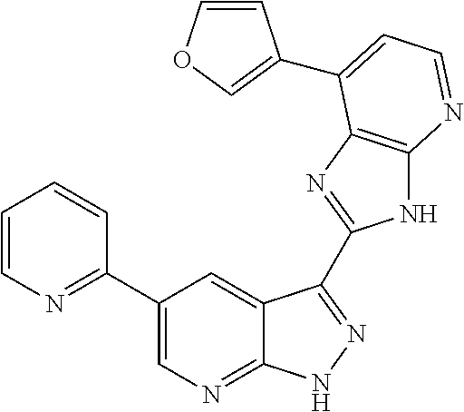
C1(C2=NC=CC=C2)=CN=C2C(=C1)C(C1=NC3=C(N1)N=CC=C3C1=COC=C1)=NN2
